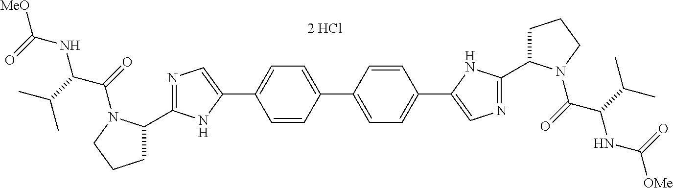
C1=CC(C2=CC=C(C3=CN=C(C4CCCN4C(=O)C(C(C)C)NC([OMe])=O)N3)C=C2)=CC=C1C1=CN=C(C2CCCN2C(=O)C(C(C)C)NC([MeO])=O)N1
